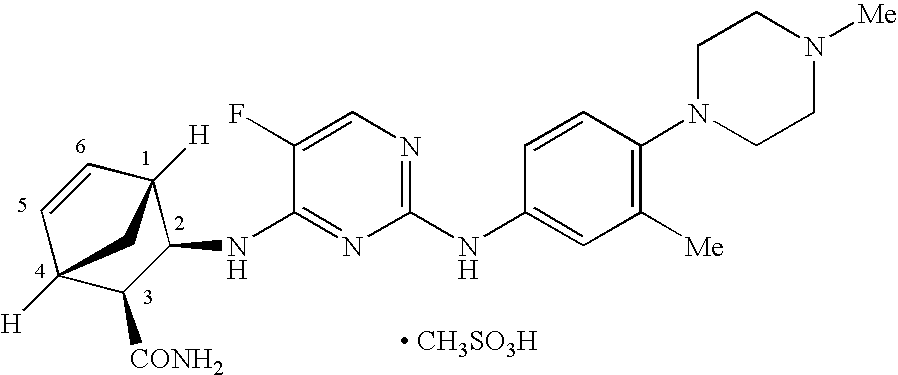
C1(NC2=CC([Me])=C(N3CCN([Me])CC3)C=C2)=NC=C(F)C(NC2C3([H])C=CC([H])(C2[CONH2])C3)=N1.[ CH3SO3H]
